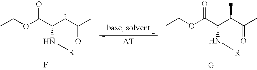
CCOC(C(C(C(C)=O)C)N[R])=O.F.CCOC(C(C(C(C)=O)C)N[R])=O
